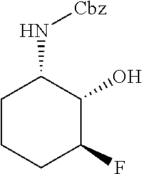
C1CCC(F)C(O)C1N[Cbz]
